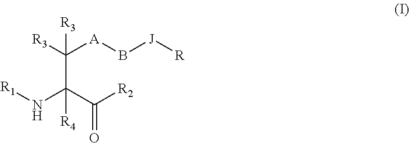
C(C(C([R2])=O)(N[R1])[R4])([A]B[J][R])([R3])[R3]
